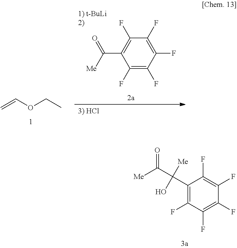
C1(C(C(=O)[Me])([Me])O)=C(F)C(F)=C(F)C(F)=C1F.C=COCC.C(C1=C(F)C(F)=C(F)C(F)=C1F)([Me])=O
